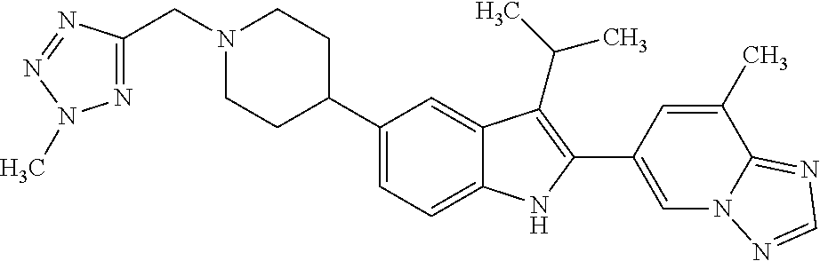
C1(C2CCN(CC3=NN(C)N=N3)CC2)=CC=C2C(=C1)C(C(C)C)=C(C1=CN3C(=NC=N3)C(C)=C1)N2
